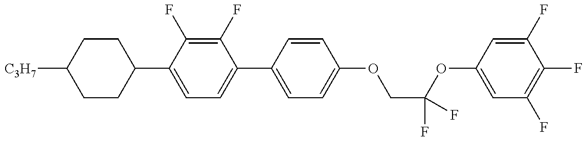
C1CC(C2=CC=C(C3=CC=C(OCC(OC4=CC(F)=C(F)C(F)=C4)(F)F)C=C3)C(F)=C2F)CCC1[C3H7]
